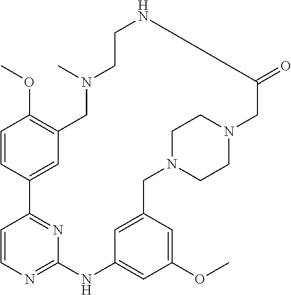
C1=CN=C2N=C1C1=CC(=C(OC)C=C1)CN(C)CCNC(=O)CN1CCN(CC3=CC(=CC(OC)=C3)N2)CC1
